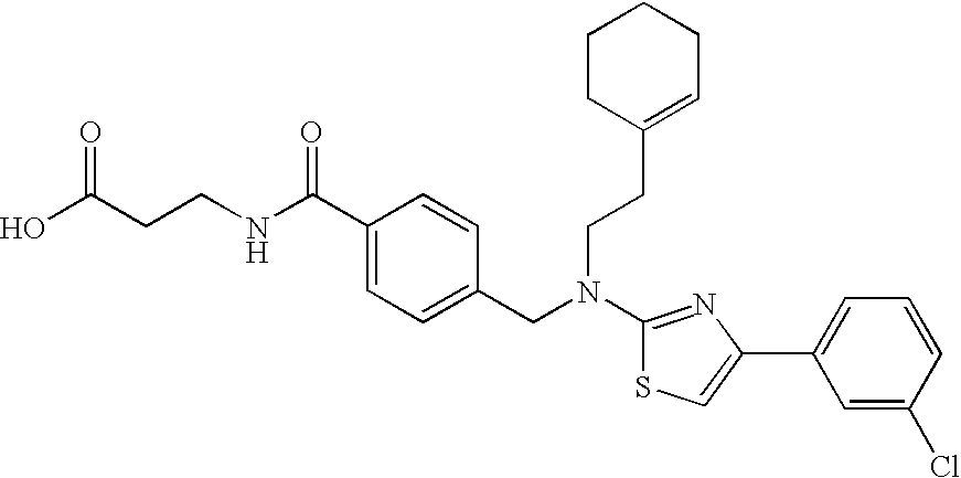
N(C1=NC(C2=CC=CC(Cl)=C2)=CS1)(CC1=CC=C(C(NCCC(O)=O)=O)C=C1)CCC1=CCCCC1
